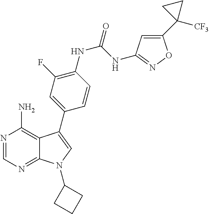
N1=CN=C2C(=C1N)C(C1=CC(F)=C(NC(NC3=NOC(C4([CF3])CC4)=C3)=O)C=C1)=CN2C1CCC1
